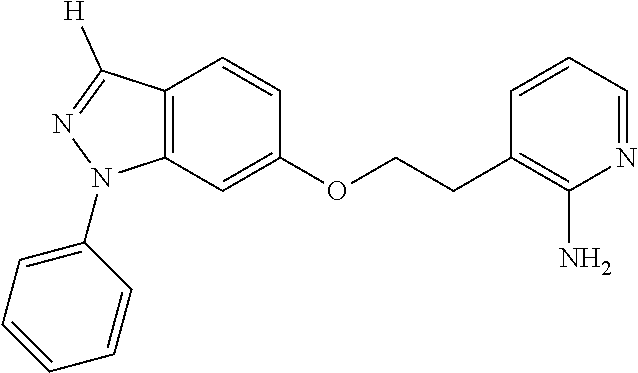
C1(OCCC2=C(N)N=CC=C2)=CC2=C(C=C1)C([H])=NN2C1=CC=CC=C1
